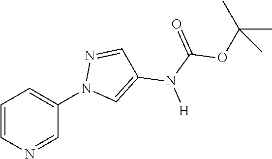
C1=CN=CC(N2C=C(N(C(OC(C)(C)C)=O)[H])C=N2)=C1
